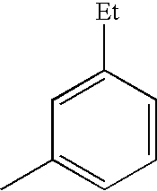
C1=CC([Et])=CC(C)=C1
